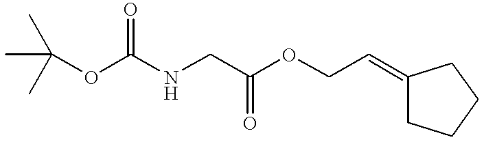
O(C(NCC(OCC=C1CCCC1)=O)=O)C(C)(C)C
